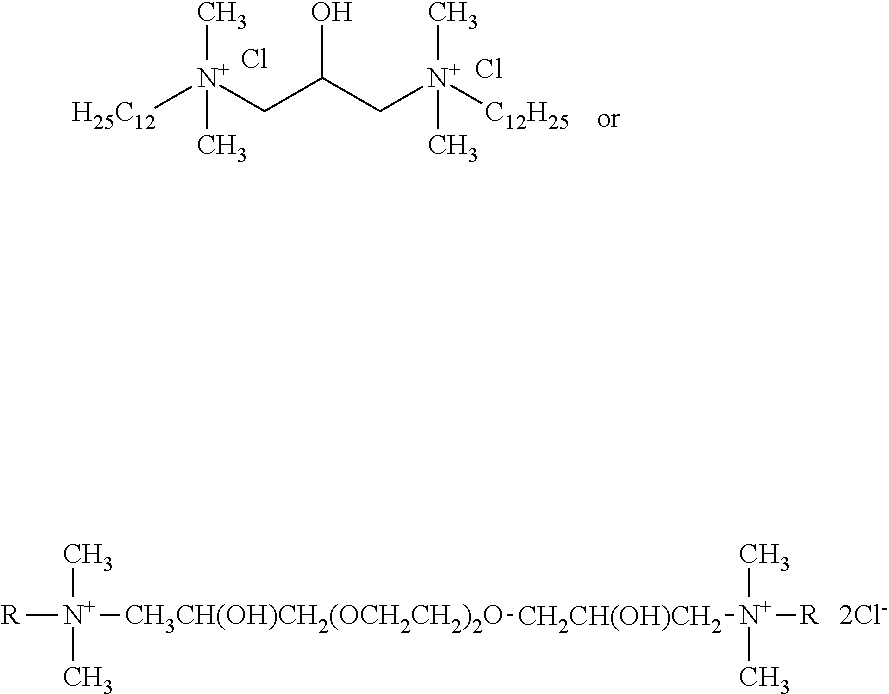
[H25C12][N+](CC(C[N+]([C12H25])(C)C)O)(C)C.Cl.Cl.[R][N+](C)([CH3CH(OH)CH2(OCH2CH2)2O][CH2CH(OH)CH2][N+](C)(C)[R])C
